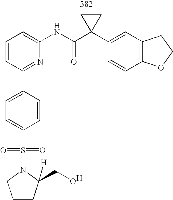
C1CC(CO)([H])N(S(=O)(=O)C2=CC=C(C3=NC(NC(C4(C5=CC6=C(C=C5)OCC6)CC4)=O)=CC=C3)C=C2)C1.[H]
